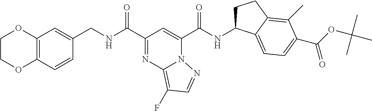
C12=C(C=CC(CNC(C3=NC4=C(F)C=NN4C(C(NC4CCC5=C(C)C(C(OC(C)(C)C)=O)=CC=C45)=O)=C3)=O)=C1)OCCO2
